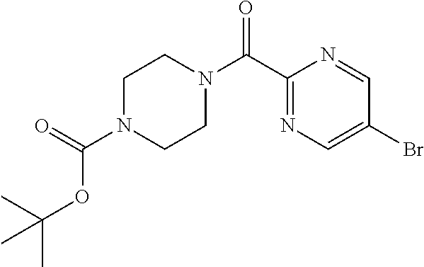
N1=C(C(N2CCN(C(=O)OC(C)(C)C)CC2)=O)N=CC(Br)=C1
